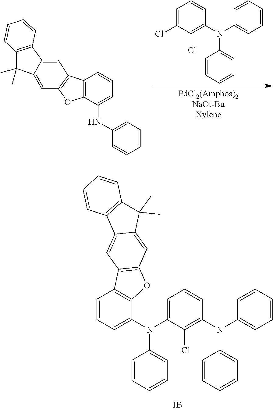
C12=C(C=CC=C1)C1=CC3=C(C=C1C2(C)C)OC1=C3C=CC=C1NC1=CC=CC=C1.C1(N(C2=CC=CC=C2)C2=C(Cl)C(Cl)=CC=C2)=CC=CC=C1.C1(N(C2=C(Cl)C(N(C3=CC=CC=C3)C3=CC=CC4=C3OC3=C4C=C4C5=C(C=CC=C5)C(C)(C)C4=C3)=CC=C2)C2=CC=CC=C2)=CC=CC=C1
